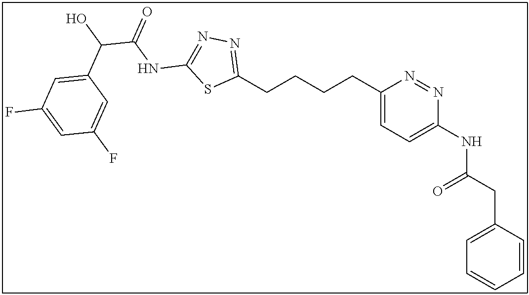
C1(CCCCC2=NN=C(NC(C(O)C3=CC(F)=CC(F)=C3)=O)S2)=CC=C(NC(CC2=CC=CC=C2)=O)N=N1
